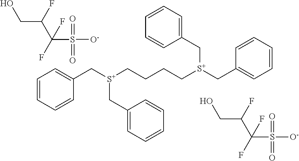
C1=CC=CC(C[S+](CCCC[S+](CC2=CC=CC=C2)CC2=CC=CC=C2)CC2=CC=CC=C2)=C1.OCC(C(S([O-])(=O)=O)(F)F)F.OCC(C(S([O-])(=O)=O)(F)F)F
